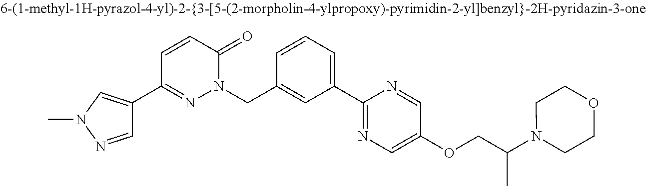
C1(C2=NN(CC3=CC(C4=NC=C(OCC(N5CCOCC5)C)C=N4)=CC=C3)C(=O)C=C2)=CN(C)N=C1
